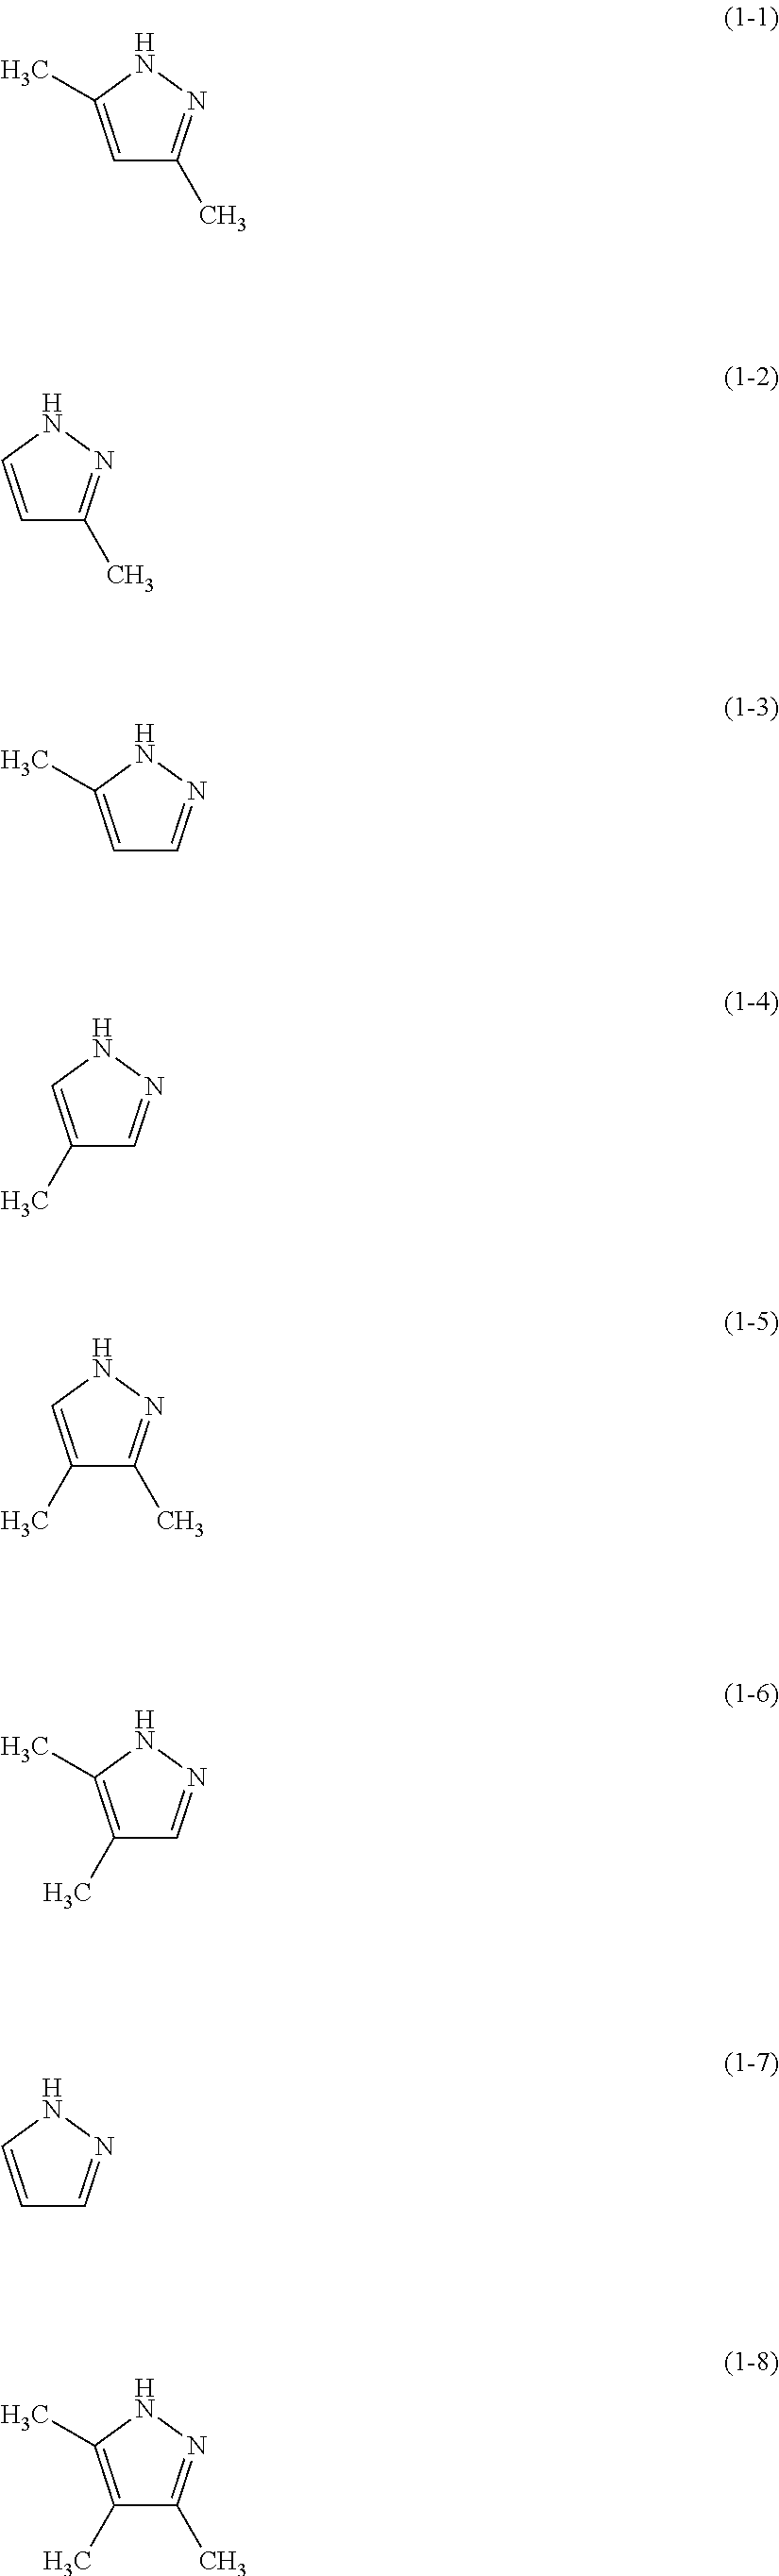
C1=C(C)NN=C1C.C1=CNN=C1C.C1=C(C)NN=C1.C1(C)=CNN=C1.C1(C)=CNN=C1C.C1(C)=C(C)NN=C1.C1=CNN=C1.C1(C)=C(C)NN=C1C
